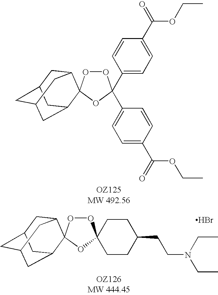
O1OC2(OC1(C1=CC=C(C(=O)OCC)C=C1)C1=CC=C(C(=O)OCC)C=C1)C1CC3CC(CC2C3)C1.O1OC2(OC13CCC(CCN(CC)CC)CC3)C1CC3CC(CC2C3)C1.Br
